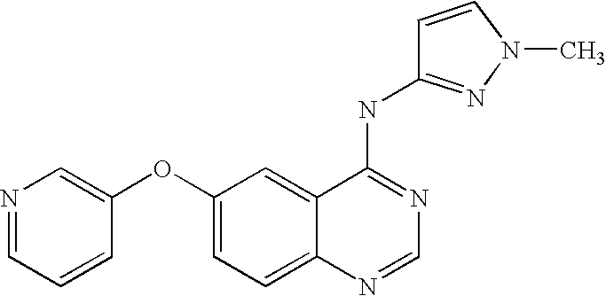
C1(OC2=CC=C3C(=C2)C(NC2=NN(C)C=C2)=NC=N3)=CN=CC=C1
